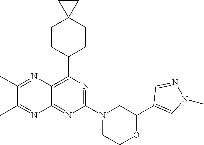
N1=C(N2CC(C3=CN(C)N=C3)OCC2)N=C2C(=C1C1CCC3(CC1)CC3)N=C(C)C(C)=N2
